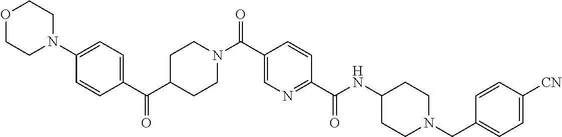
C1CN(C(C2=CN=C(C(=O)NC3CCN(CC4=CC=C([CN])C=C4)CC3)C=C2)=O)CCC1C(C1=CC=C(N2CCOCC2)C=C1)=O
